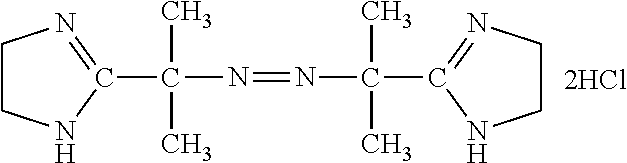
C1CNC(C(C)(N=NC(C)(C)C2=NCCN2)C)=N1
